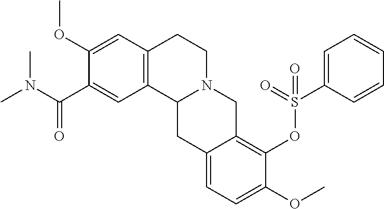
C1(C(N(C)C)=O)=CC2=C(C=C1OC)CCN1C2CC2=CC=C(OC)C(OS(C3=CC=CC=C3)(=O)=O)=C2C1
